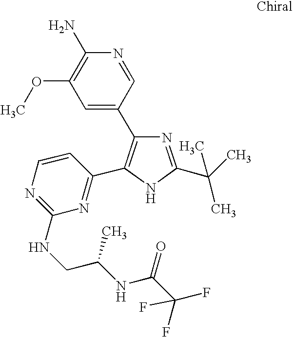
N1=C(C(C)(C)C)NC(C2=NC(NCC(NC(C(F)(F)F)=O)C)=NC=C2)=C1C1=CC(OC)=C(N)N=C1
